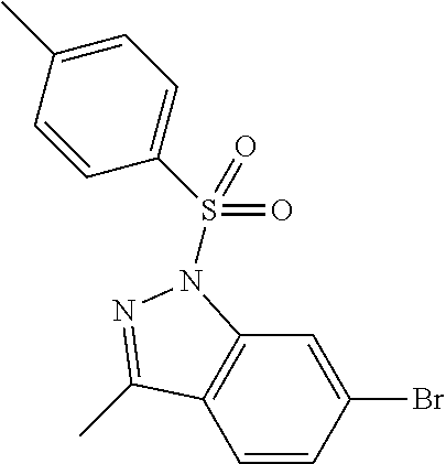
C1=CC(Br)=CC2=C1C(C)=NN2S(C1=CC=C(C)C=C1)(=O)=O
